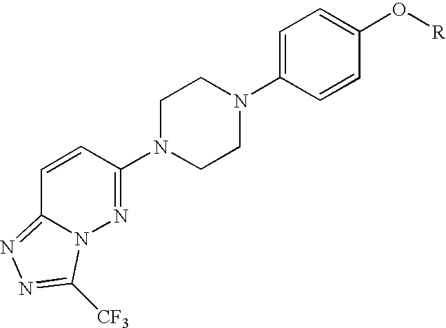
C1N(C2=NN3C(=NN=C3[CF3])C=C2)CCN(C2=CC=C(O[R])C=C2)C1
